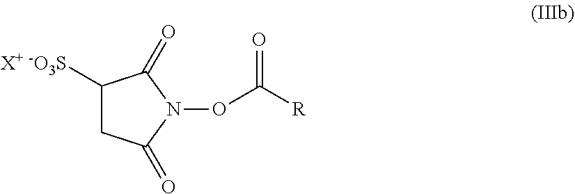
C1([X+ -O3S])CC(=O)N(OC([R])=O)C1=O
